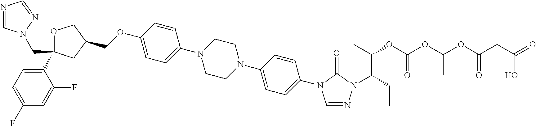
C1OC(C2=CC=C(F)C=C2F)(CN2C=NC=N2)CC1COC1=CC=C(N2CCN(C3=CC=C(N4C=NN(C(CC)C(C)OC(OC(OC(CC(O)=O)=O)C)=O)C4=O)C=C3)CC2)C=C1
